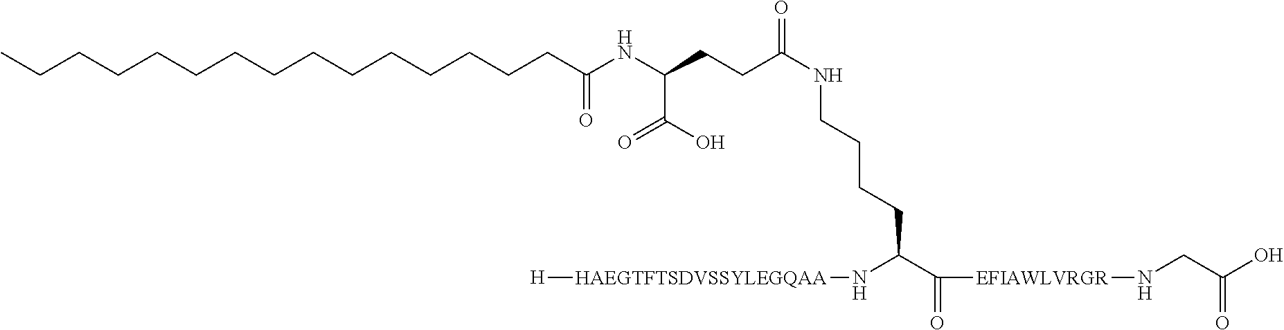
[H][HAEGTFTSDVSSYLEGQAA]NC(C(=O)[EFIAWLVRGR]NCC(O)=O)CCCCNC(=O)CCC(NC(CCCCCCCCCCCCCCC)=O)C(O)=O
